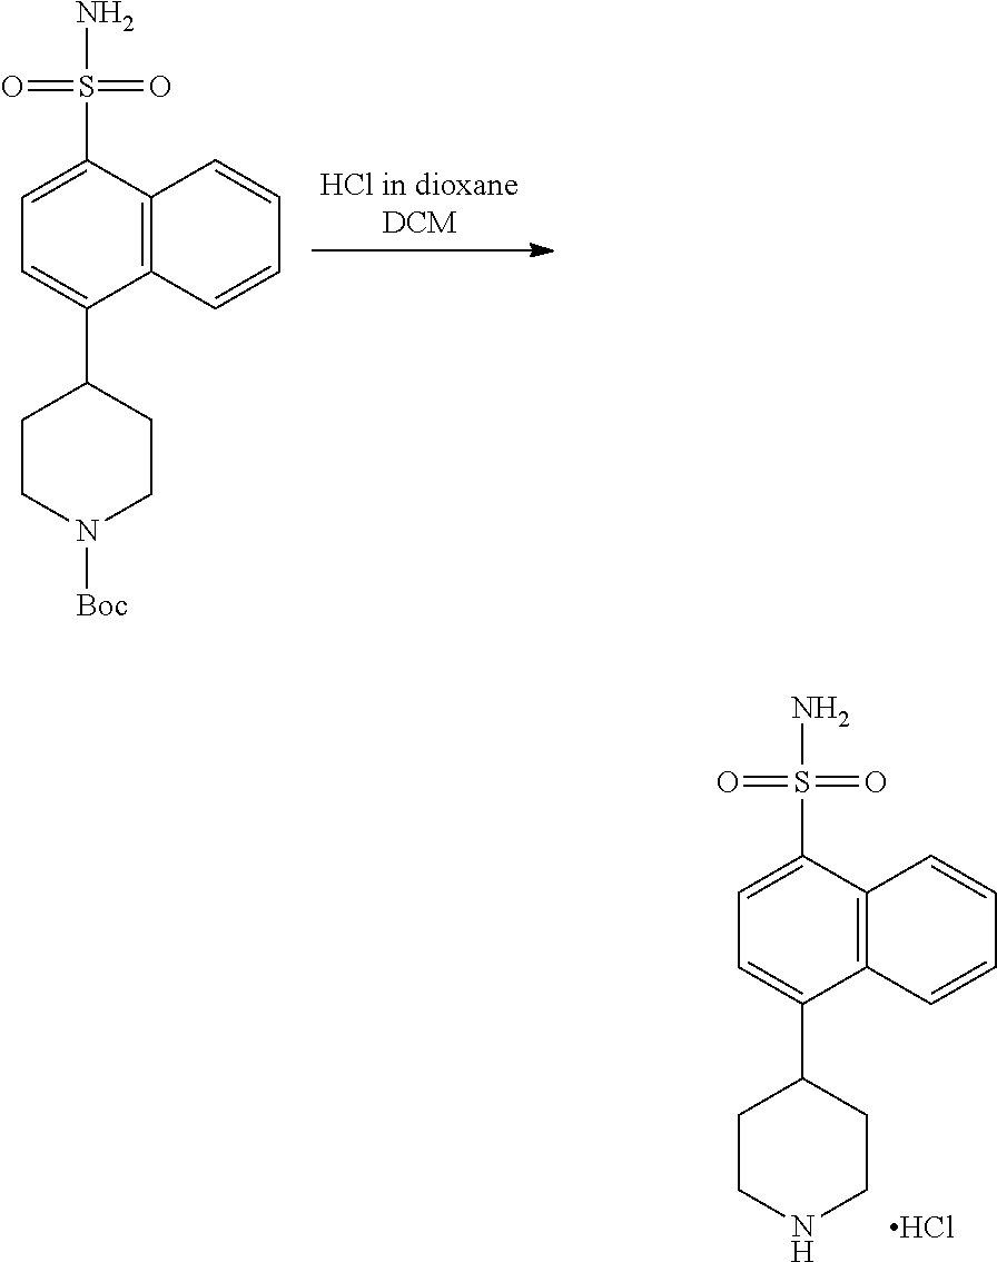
C1=C(S(=O)(=O)N)C2=C(C(C3CCN([Boc])CC3)=C1)C=CC=C2.C1=C(S(=O)(=O)N)C2=C(C(C3CCNCC3)=C1)C=CC=C2.Cl
